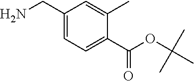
C1(CN)=CC=C(C(=O)OC(C)(C)C)C(C)=C1
